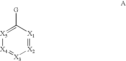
[X5]1=C([G])[X1]=[X2][X3]=[X4]1
